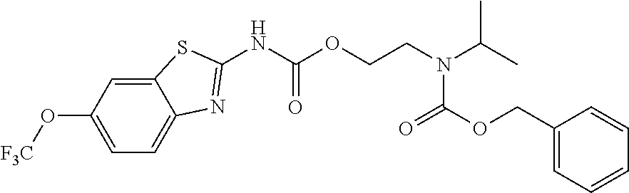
C12=CC(O[F3C])=CC=C1N=C(NC(OCCN(C(OCC1=CC=CC=C1)=O)C(C)C)=O)S2
